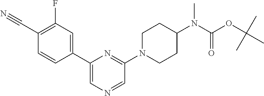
C1(C2=CC(F)=C(C#N)C=C2)=CN=CC(N2CCC(N(C(OC(C)(C)C)=O)C)CC2)=N1
